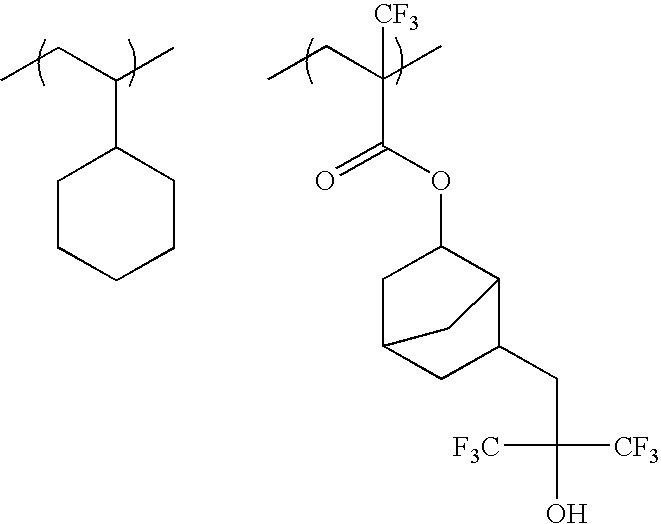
CCC(C)C1CCCCC1.CCC(C)([CF3])C(OC1CC2CC(CC(O)([CF3])[F3C])C1C2)=O
